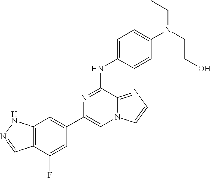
C1(C2=CC3=C(C(F)=C2)C=NN3)=CN2C(=NC=C2)C(NC2=CC=C(N(CC)CCO)C=C2)=N1
